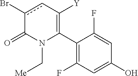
C1(C2=C([Y])cc(Br)C(=O)N2C[Me])=C(F)C=C(O)C=C1F
